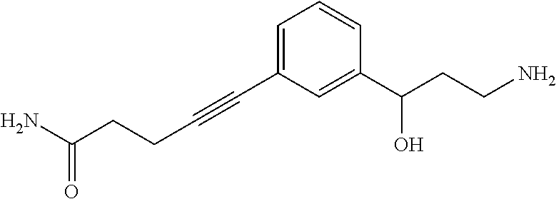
C(CCC#CC1=CC=CC(C(CCN)O)=C1)(N)=O
